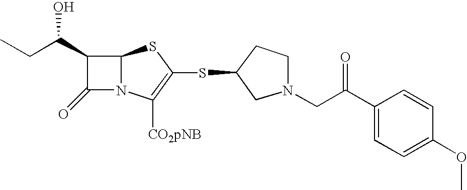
C12N(C([CO2pNB])=C(SC3CN(CC(C4=CC=C(OC)C=C4)=O)CC3)S1)C(=O)C2C(CC)O
